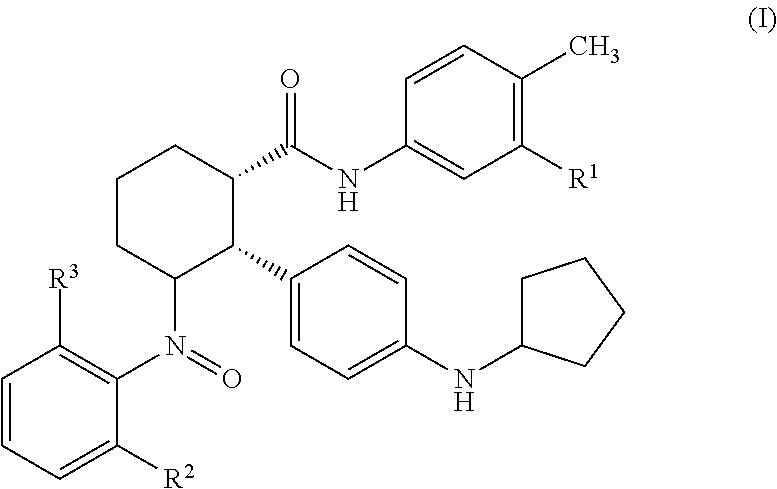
C1=CC=C([R2])C(N(=O)C2CCCC(C(NC3=CC([R1])=C(C)C=C3)=O)C2C2=CC=C(NC3CCCC3)C=C2)=C1[R3]
